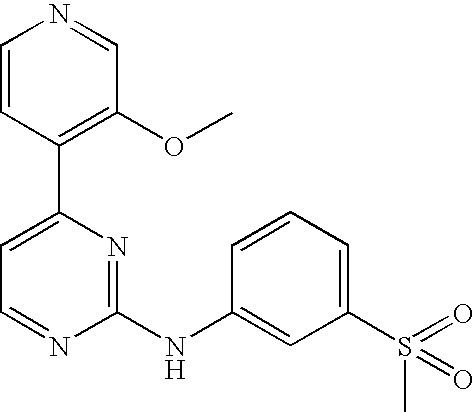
C1=CC(C2=CC=NC(NC3=CC(S(=O)(=O)C)=CC=C3)=N2)=C(OC)C=N1
